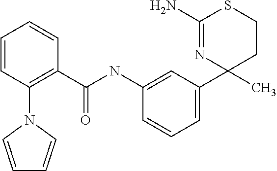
C1=C(C2(C)CCSC(N)=N2)C=C(NC(C2=C(N3C=CC=C3)C=CC=C2)=O)C=C1
